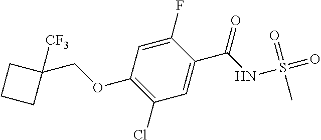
C1(F)=CC(OCC2([CF3])CCC2)=C(Cl)C=C1C(NS(=O)(=O)C)=O
